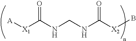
[A][X1]C(NCNC([X2]B)=O)=O
